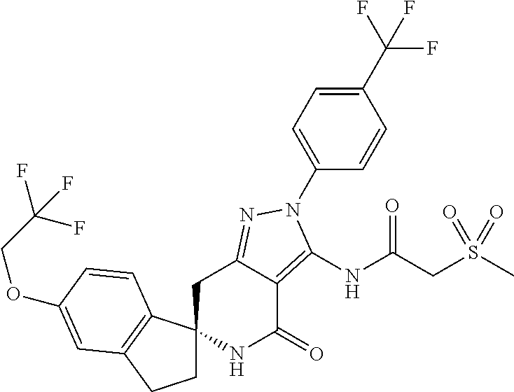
C1C2(C3=C(C1)C=C(OCC(F)(F)F)C=C3)NC(=O)C1=C(NC(CS(C)(=O)=O)=O)N(C3=CC=C(C(F)(F)F)C=C3)N=C1C2
